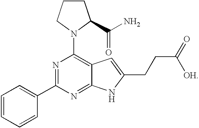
C1=CC=CC(C2=NC(N3CCCC3C(=O)N)=C3C(=N2)NC(CCC(=O)[OH])=C3)=C1
